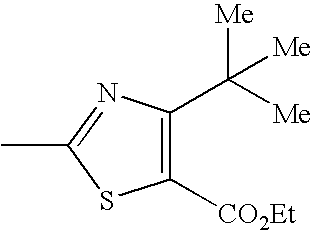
C1([CO2Et])=C(C([Me])([Me])[Me])N=C(C)S1
